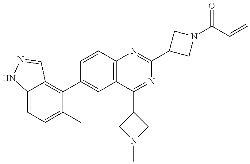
C12=CC=C(C)C(C3=CC4=C(C=C3)N=C(C3CN(C(C=C)=O)C3)N=C4C3CN(C)C3)=C1C=NN2
